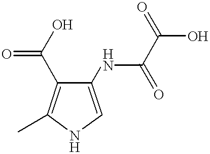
C1(NC(=O)C(O)=O)=CNC(C)=C1C(=O)O
